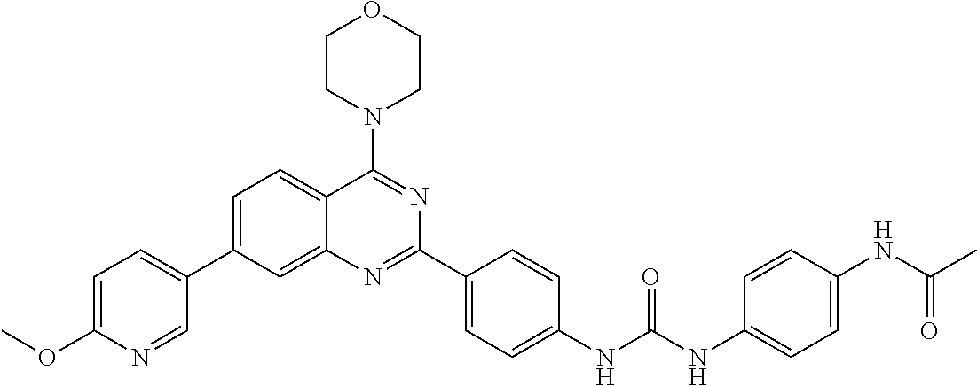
C1=C(C2=CC=C(OC)N=C2)C=C2C(=C1)C(N1CCOCC1)=NC(C1=CC=C(NC(NC3=CC=C(NC(C)=O)C=C3)=O)C=C1)=N2
